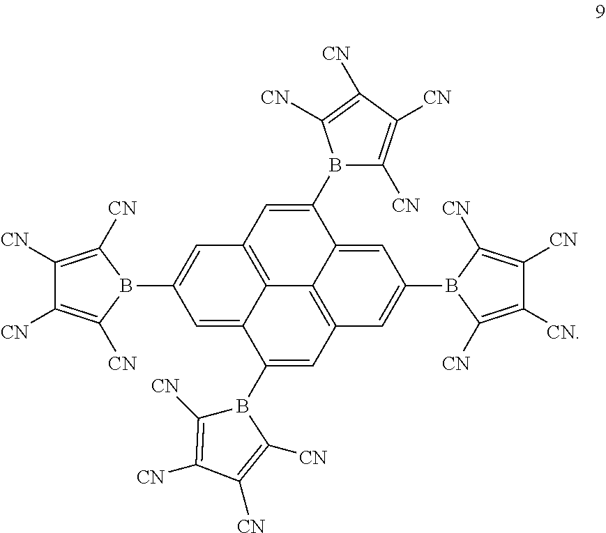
C12=C3C=C(B4C([CN])=C([CN])C([CN])=C4[CN])C4=CC(B5C([CN])=C([CN])C([CN])=C5[CN])=CC(=C14)C=C(B1C([CN])=C([CN])C([CN])=C1[CN])C2=CC(B1C([CN])=C([CN])C([CN])=C1[CN])=C3
